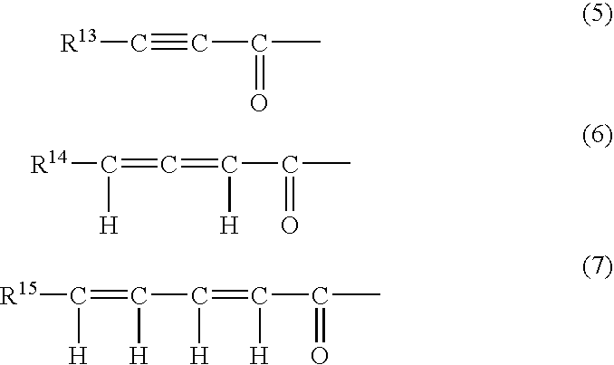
[R13]C#CC(C)=O.C(=C=C(C(C)=O)[H])([H])[R14].C(=C(C(C)=O)[H])(C(=C([R15])[H])[H])[H]
